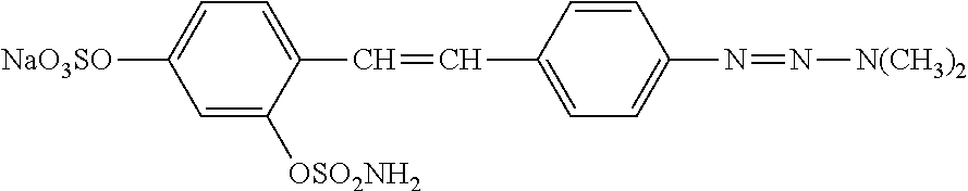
C(C1=CC=C(N=N[N(CH3)2])C=C1)=CC1=CC=C([NaO3SO])C=C1[OSO2NH2]
